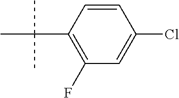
C1(F)=C(C(C)(C)C)C=CC(Cl)=C1
